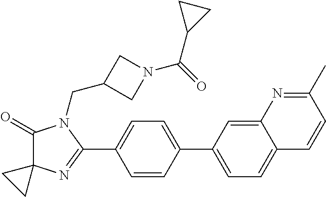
C1(=O)C2(N=C(C3=CC=C(C4=CC=C5C(=C4)N=C(C)C=C5)C=C3)N1CC1CN(C(=O)C3CC3)C1)CC2
